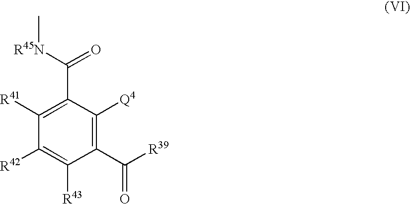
C1([R41])=C(C([R45N]C)=O)C([Q4])=C(C([R39])=O)C([R43])=C1[R42]
